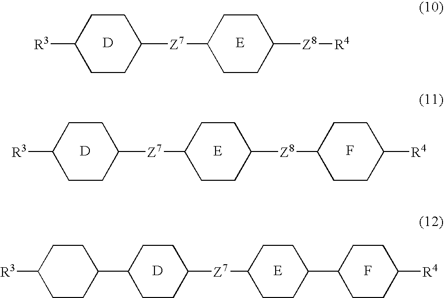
[R3]C1CCC([Z7]C2CCC([Z8]C3CCC([R4])CC3)CC2)CC1.[D].F.[R3]C1CCC([Z7]C2CCC([Z8][R4])CC2)CC1.[D].[R3]C1CCC(C2CCC([Z7]C3CCC(C4CCC([R4])CC4)CC3)CC2)CC1.[D].F
